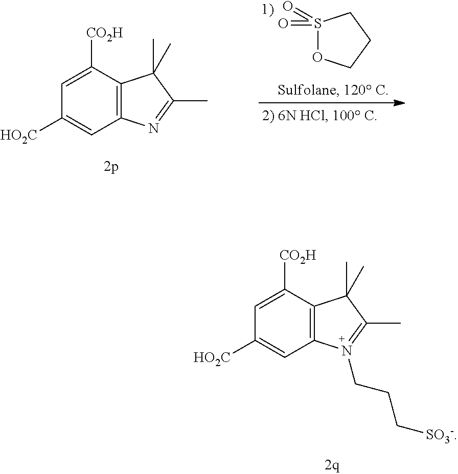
C12=C(C([CO2H])=CC([HO2C])=C1)C(C)(C)C(C)=N2.S1(=O)(=O)OCCC1.C12=C(C([CO2H])=CC([HO2C])=C1)C(C)(C)C(C)=N2CCC[SO3-]
